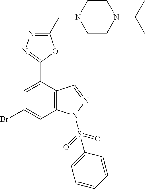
C1=C(C2=NN=C(CN3CCN(C(C)C)CC3)O2)C2=C(C=C1Br)N(S(=O)(=O)C1=CC=CC=C1)N=C2
